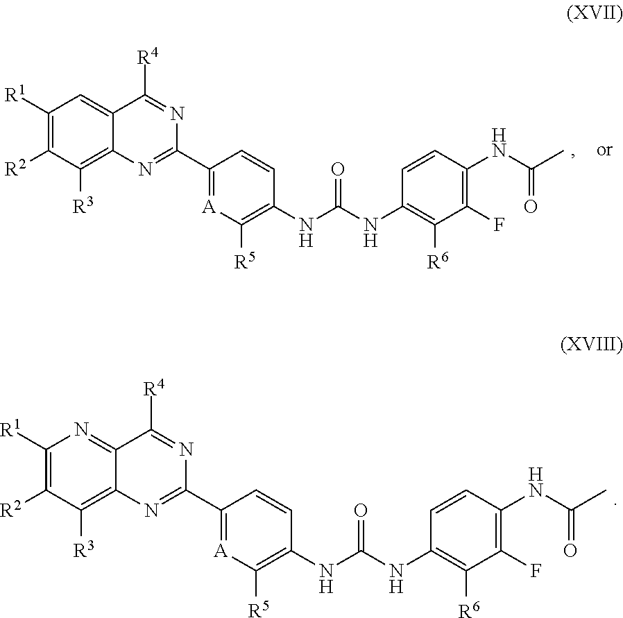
C1([R2])=C([R1])C=C2C(=C1[R3])N=C(C1=[A]C([R5])=C(NC(NC3=C([R6])C(F)=C(NC(C)=O)C=C3)=O)C=C1)N=C2[R4].C1([R2])=C([R1])N=C2C(=C1[R3])N=C(C1=[A]C([R5])=C(NC(NC3=C([R6])C(F)=C(NC(C)=O)C=C3)=O)C=C1)N=C2[R4]
